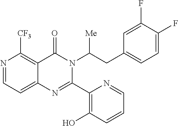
N1=CC=C2C(=C1[CF3])C(=O)N(C(CC1=CC=C(F)C(F)=C1)[Me])C(C1=C(O)C=CC=N1)=N2
